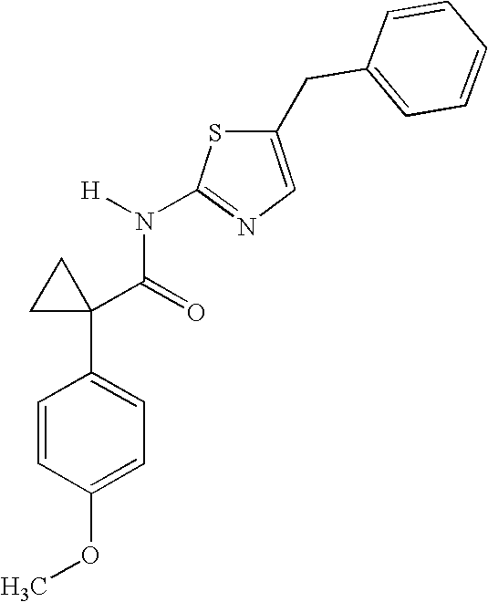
C1=CC(OC)=CC=C1C1(C(=O)N([H])C2=NC=C(CC3=CC=CC=C3)S2)CC1
